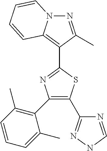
N1C=NC(C2=C(C3=C(C)C=CC=C3C)N=C(C3=C4N(N=C3C)C=CC=C4)S2)=N1
